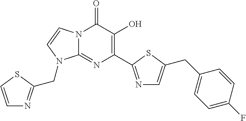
N12C(=NC(C3=NC=C(CC4=CC=C(F)C=C4)S3)=C(O)C1=O)N(CC1=NC=CS1)C=C2
